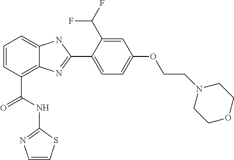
C1=CC(C(NC2=NC=CS2)=O)=C2C(=C1)NC(C1=CC=C(OCCN3CCOCC3)C=C1C(F)F)=N2
